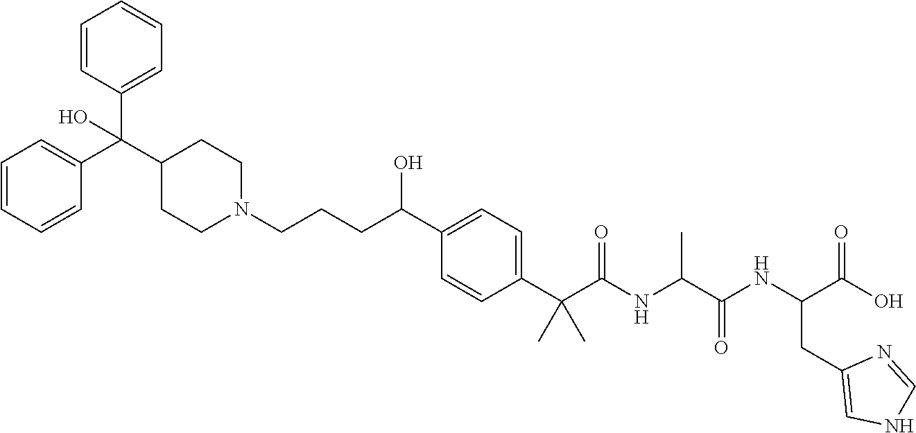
C1(C(C(NC(C(NC(C(O)=O)CC2=CNC=N2)=O)C)=O)(C)C)=CC=C(C(CCCN2CCC(C(C3=CC=CC=C3)(C3=CC=CC=C3)O)CC2)O)C=C1
